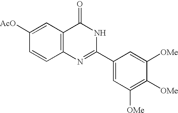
C1([AcO])=CC2=C(C=C1)N=C(C1=CC([OMe])=C([OMe])C([OMe])=C1)NC2=O
